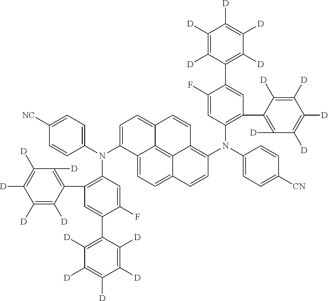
C1([D])=C(C2=CC(C3=C([D])C([D])=C([D])C([D])=C3[D])=C(N(C3=CC=C([NC])C=C3)C3=CC=C4C5=C6C(=C(N(C7=CC=C([CN])C=C7)C7=C(C8=C([D])C([D])=C([D])C([D])=C8[D])C=C(C8=C([D])C([D])=C([D])C([D])=C8[D])C(F)=C7)C=CC6=CC=C35)C=C4)C=C2F)C([D])=C([D])C([D])=C1[D]
